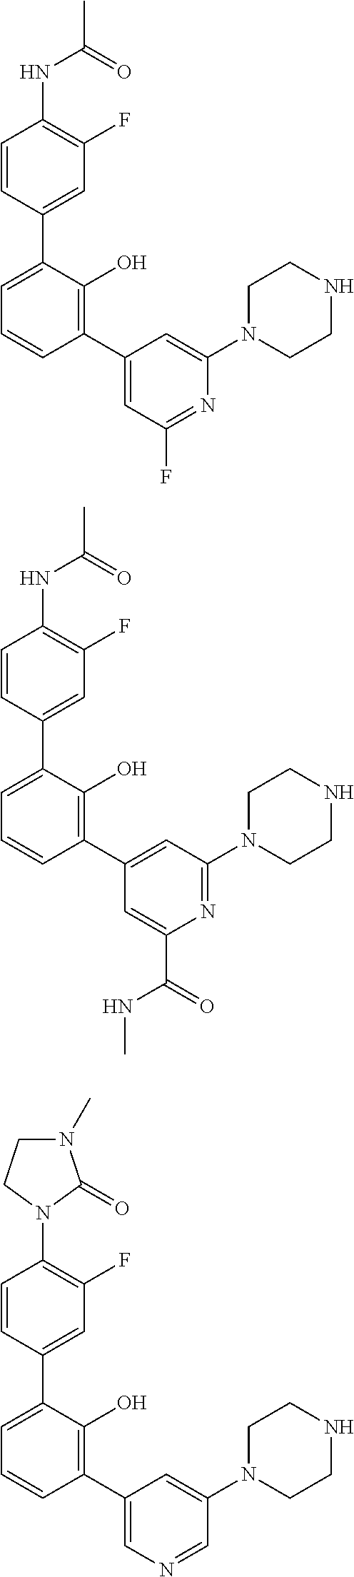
C1=CC(C2=CC=CC(C3=CC(F)=NC(N4CCNCC4)=C3)=C2O)=CC(F)=C1NC(C)=O.C1=CC(C2=CC=CC(C3=CC(N4CCNCC4)=NC(C(=O)NC)=C3)=C2O)=CC(F)=C1NC(C)=O.C1=CC(C2=CC=CC(C3=CN=CC(N4CCNCC4)=C3)=C2O)=CC(F)=C1N1C(=O)N(C)CC1
